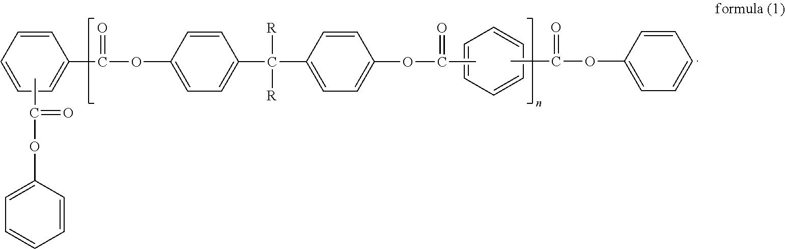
C1=CC=CC=C1.CC(OC1=CC=CC=C1)=O.C1=CC=C(C(OC2=CC=C(C(C3=CC=C(OC(=O)C)C=C3)([R])[R])C=C2)=O)C=C1.CC(OC1=CC=CC=C1)=O
